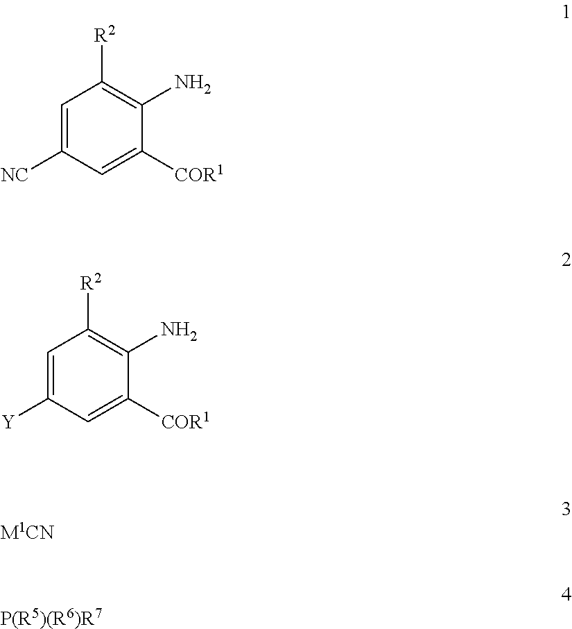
C1=C([NC])C=C([COR1])C(N)=C1[R2].C1=C([Y])C=C([COR1])C(N)=C1[R2].[M1CN].[P(R5)(R6)R7]
